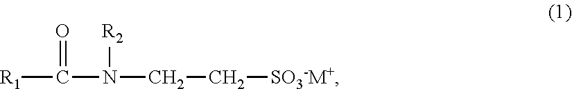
[R1]C(=O)N(CC[SO3-M+])[R2]
